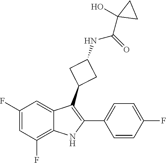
C1(F)=CC(F)=C2C(=C1)C(C1CC(NC(=O)C3(O)CC3)C1)=C(C1=CC=C(F)C=C1)N2
